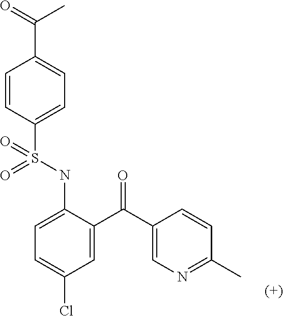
C1=CC(S(NC2=CC=C(Cl)C=C2C(C2=CN=C(C)C=C2)=O)(=O)=O)=CC=C1C(C)=O
